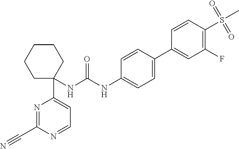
C1=C(C2=CC(F)=C(S(C)(=O)=O)C=C2)C=CC(NC(NC2(C3=CC=NC(C#N)=N3)CCCCC2)=O)=C1
